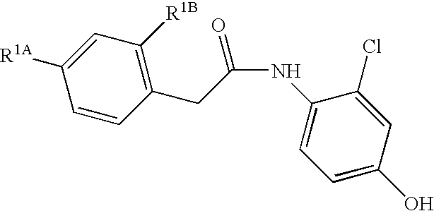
C1=CC(CC(=O)NC2=CC=C(O)C=C2Cl)=C([R1B])C=C1[R1A]
